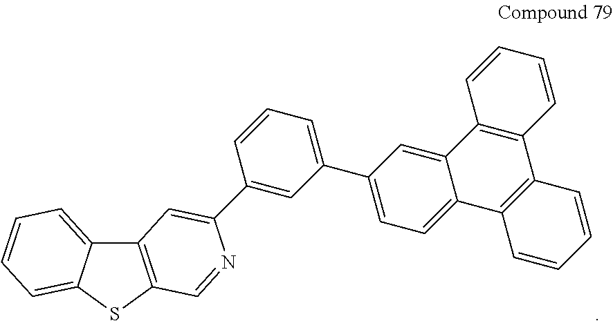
C12=C(SC3=CC=CC=C13)C=NC(C1=CC(C3=CC=C4C(=C3)C3=C(C5=C4C=CC=C5)C=CC=C3)=CC=C1)=C2
